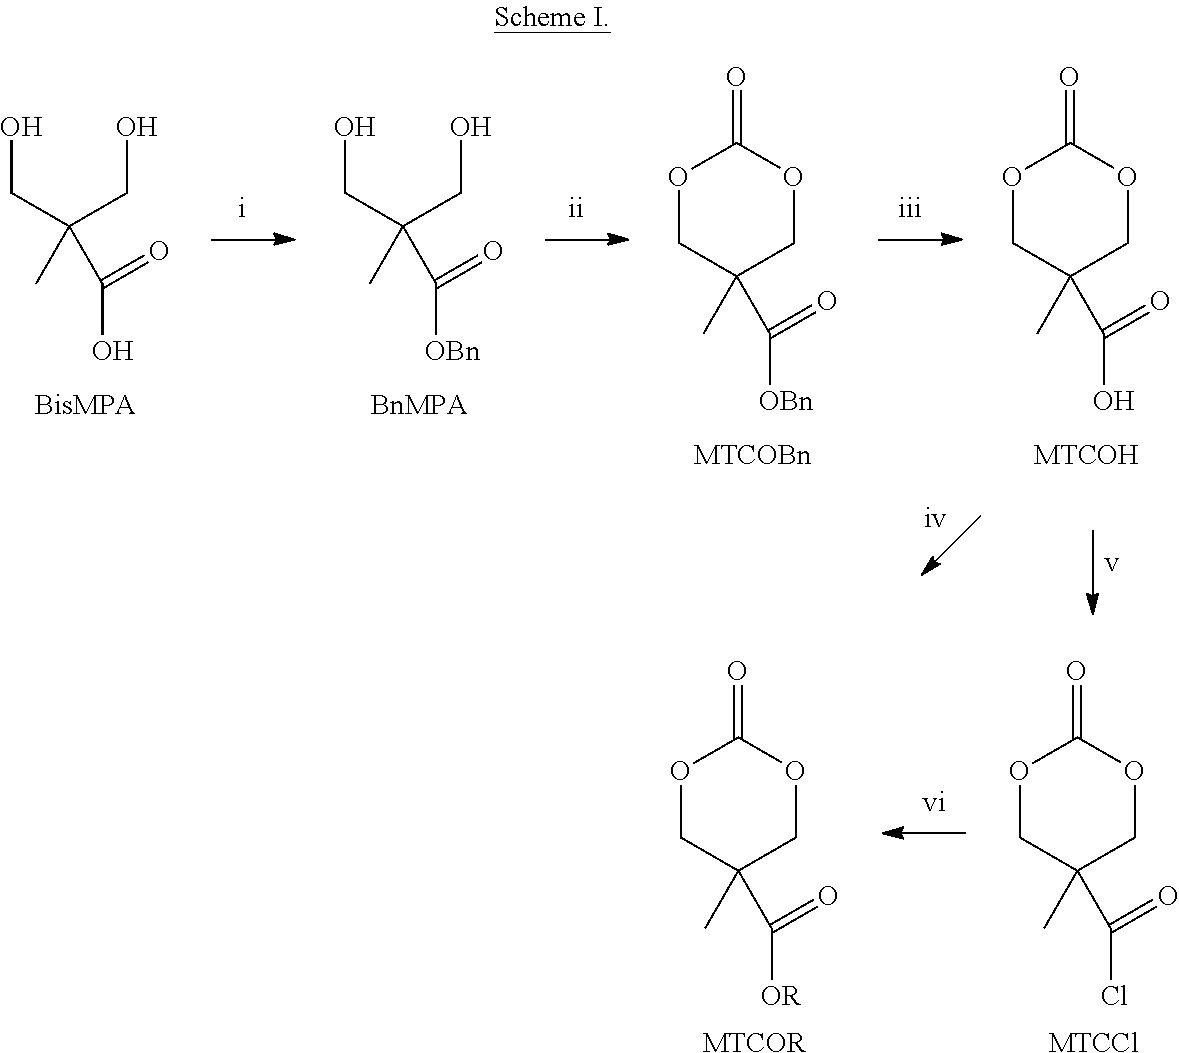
OCC(CO)(C)C(=O)O.OCC(CO)(C)C(=O)[OBn].O1CC(C)(C(=O)[OBn])COC1=O.[MTCOBn].O1CC(C)(C(=O)O)COC1=O.[MTCOH].O1CC(C)(C(=O)Cl)COC1=O.[MTCCl].O1CC(C)(C(=O)[OR])COC1=O.[MTCOR]
